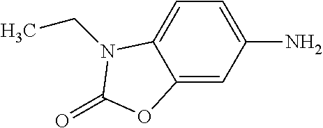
NC1=CC=C2C(=C1)OC(=O)N2CC
